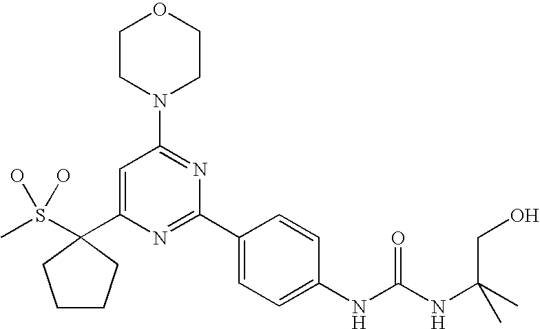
CS(O)(O)C1(C2=CC(N3CCOCC3)=NC(C3=CC=C(NC(NC(CO)(C)C)=O)C=C3)=N2)CCCC1
